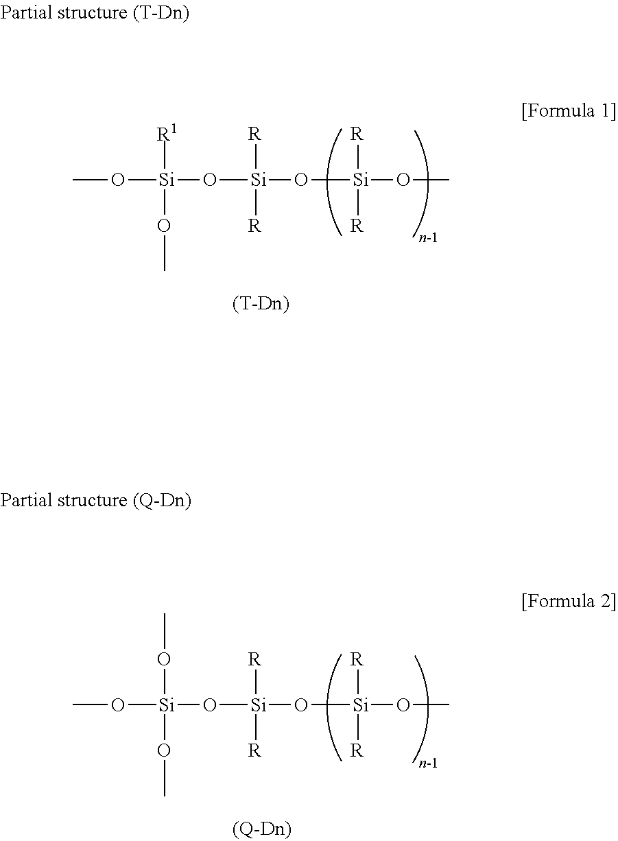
CO[Si](O[Si](O[Si](OC)([R])[R])([R])[R])([R1])OC.CO[Si](O[Si](O[Si](OC)([R])[R])([R])[R])(OC)OC
